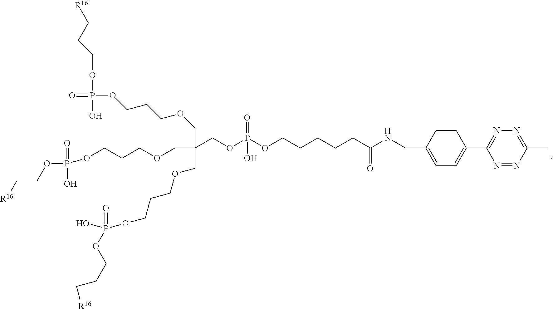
O(P(O)(OCCCOCC(COCCCOP(O)(=O)OCCC[R16])(COCCCOP(OCC[R16])(=O)O)COP(=O)(O)OCCCCCC(NCC1=CC=C(C2=NN=C(C)N=N2)C=C1)=O)=O)CCC[R16]
